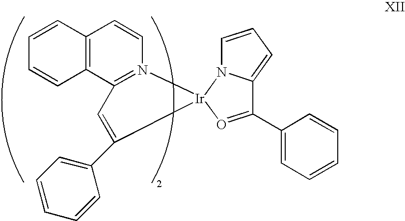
C12=C(C3=N(C=C1)[Ir]1(C(C4=CC=CC=C4)=C3)N3C=CC=C3C(C3=CC=CC=C3)=O1)C=CC=C2
